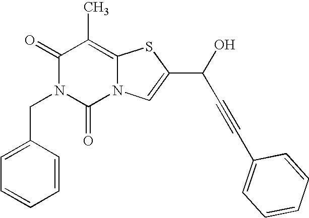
C1(=O)N(CC2=CC=CC=C2)C(=O)N2C(=C1C)SC(C(O)C#CC1=CC=CC=C1)=C2
